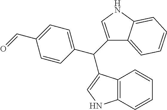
C1(C(C2=CNC3=CC=CC=C23)C2=CNC3=C2C=CC=C3)=CC=C(C=O)C=C1
